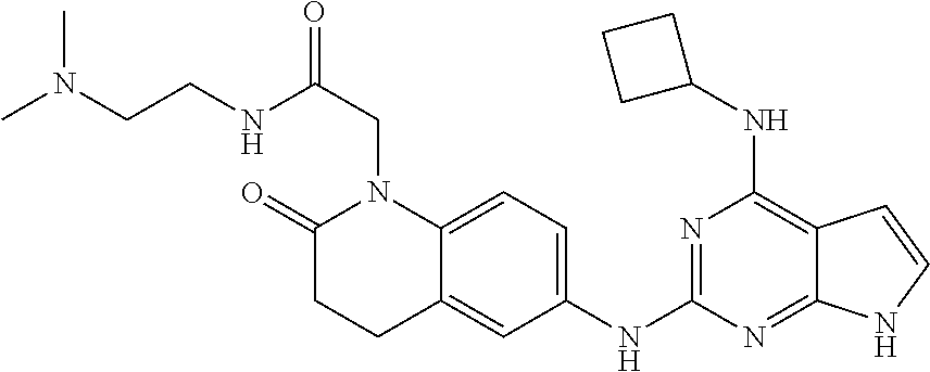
C1=C2C(=CC(NC3=NC(NC4CCC4)=C4C(=N3)NC=C4)=C1)CCC(=O)N2CC(=O)NCCN(C)C
